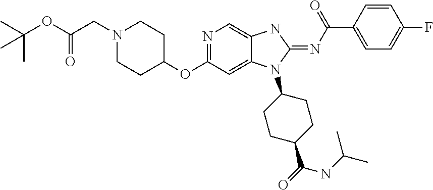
N1=C(OC2CCN(CC(OC(C)(C)C)=O)CC2)C=C2C(=C1)NC(=NC(C1=CC=C(F)C=C1)=O)N2C1CCC(C(NC(C)C)=O)CC1
